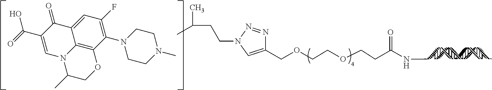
C1(COCCOCCC(NC)=O)=CN(CCC(C)C)N=N1.C1=C(C(=O)O)C(=O)C2=CC(F)=C(N3CCN(C)CC3)C3=C2N1C(C)CO3
